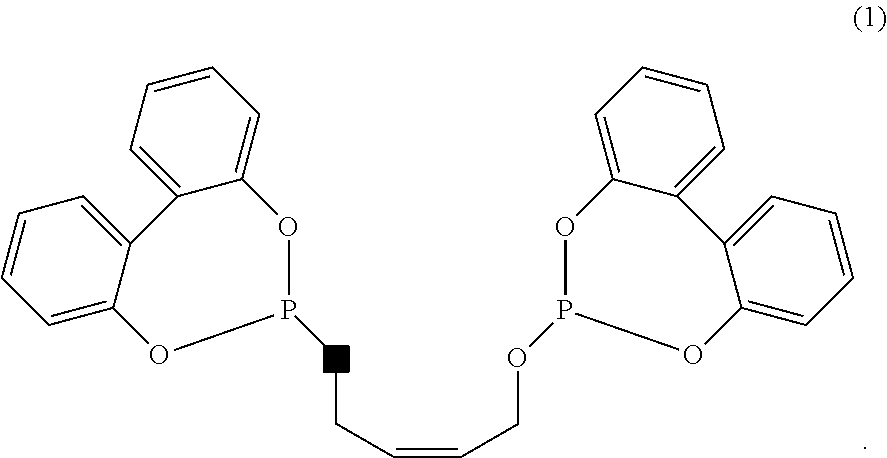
C(=CCOP1OC2=CC=CC=C2C2=CC=CC=C2O1)CCP1OC2=CC=CC=C2C2=CC=CC=C2O1
